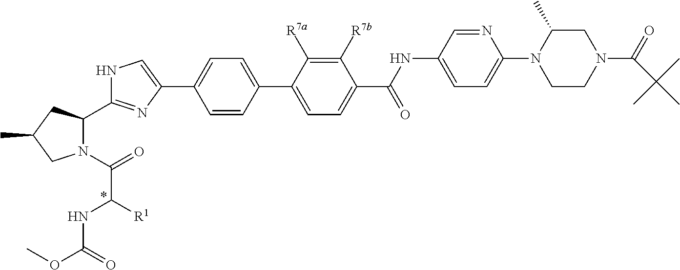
C1C(C)N(C2=CC=C(NC(C3=CC=C(C4=CC=C(C5=CNC(C6N(C(=O)C(NC(=O)OC)[R1])CC(C)C6)=N5)C=C4)C([R7a])=C3[R7b])=O)C=N2)CCN1C(=O)C(C)(C)C
